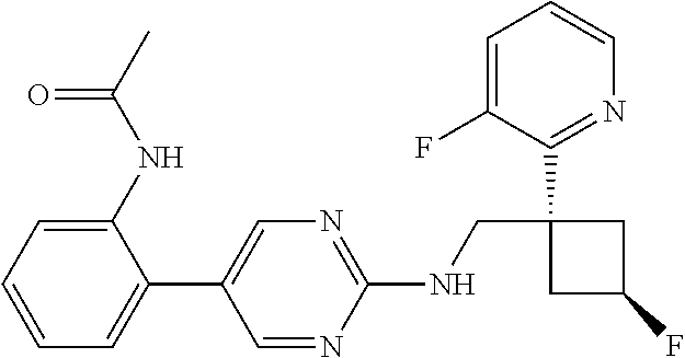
C1(NCC2(C3=NC=CC=C3F)CC(F)C2)=NC=C(C2=CC=CC=C2NC(C)=O)C=N1
